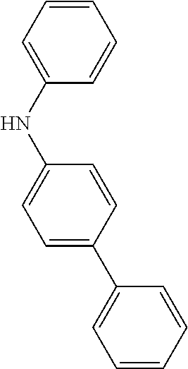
C1=CC=CC(NC2=CC=C(C3=CC=CC=C3)C=C2)=C1
